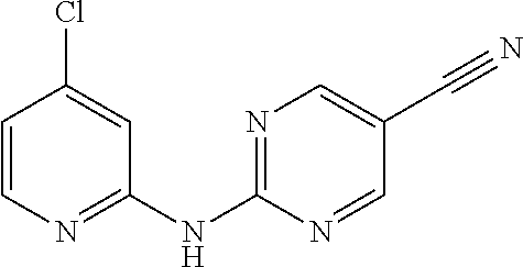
C1=CN=C(NC2=NC=C(C#N)C=N2)C=C1Cl
